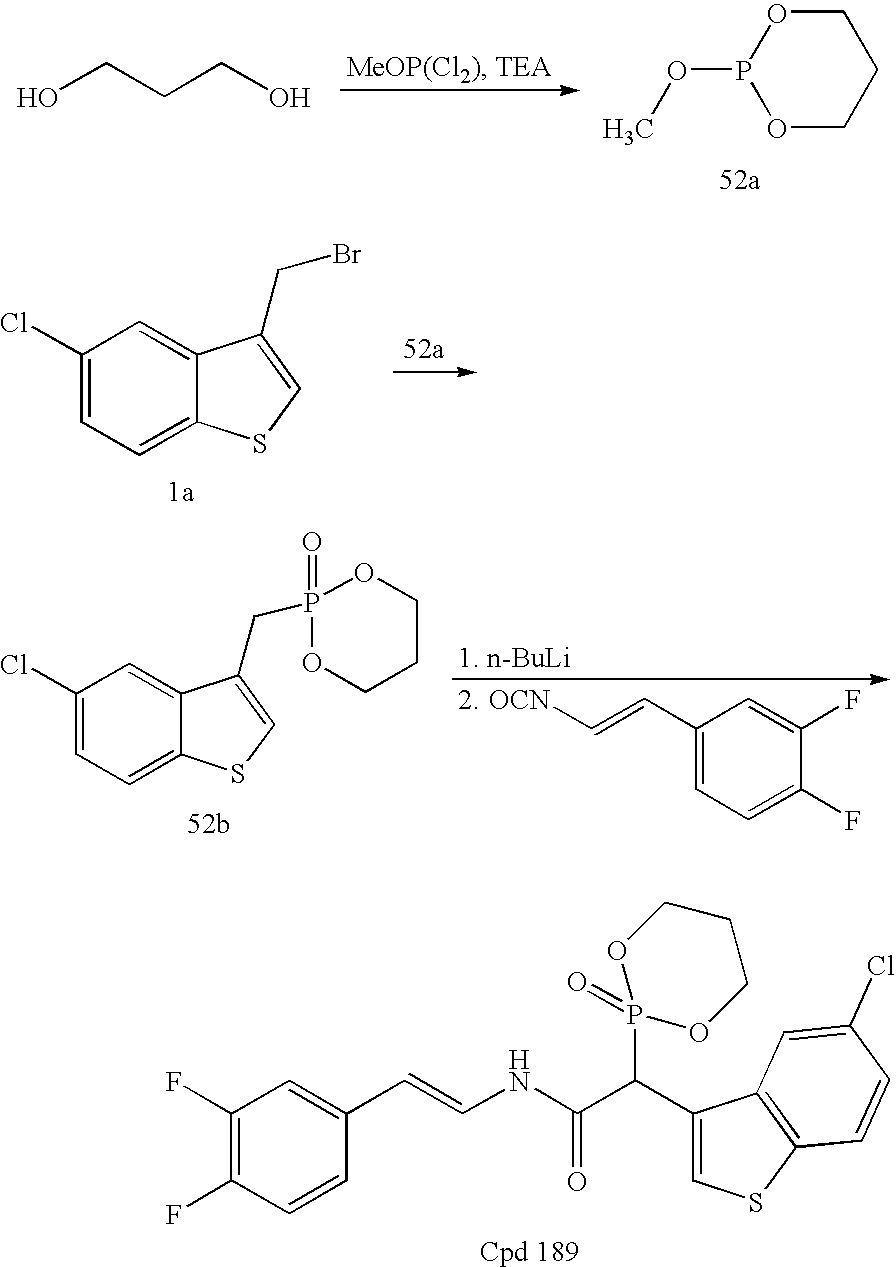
C1CCOP(OC)O1.OCCCO.C1(Cl)=CC=C2C(=C1)C(CBr)=CS2.C1(C=C[OCN])=CC=C(F)C(F)=C1.C1(Cl)=CC=C2C(=C1)C(CP1(=O)OCCCO1)=CS2.C1(F)=C(F)C=CC(C=CNC(C(C2=CSC3=C2C=C(Cl)C=C3)P2(=O)OCCCO2)=O)=C1
